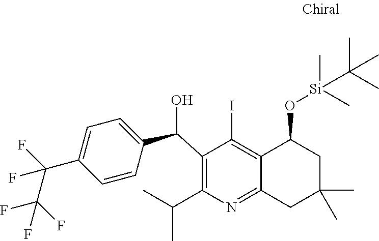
C1(C(C2=CC=C(C(F)(C(F)(F)F)F)C=C2)O)=C(C(C)C)N=C2C(=C1I)C(O[Si](C)(C(C)(C)C)C)CC(C)(C)C2
